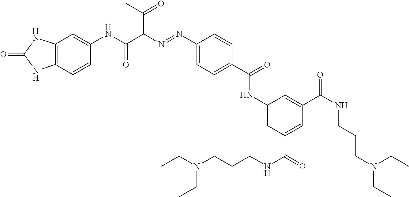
C12=C(C=CC(NC(C(C(=O)C)N=NC3=CC=C(C(=O)NC4=CC(C(=O)NCCCN(CC)CC)=CC(C(NCCCN(CC)CC)=O)=C4)C=C3)=O)=C1)NC(=O)N2
